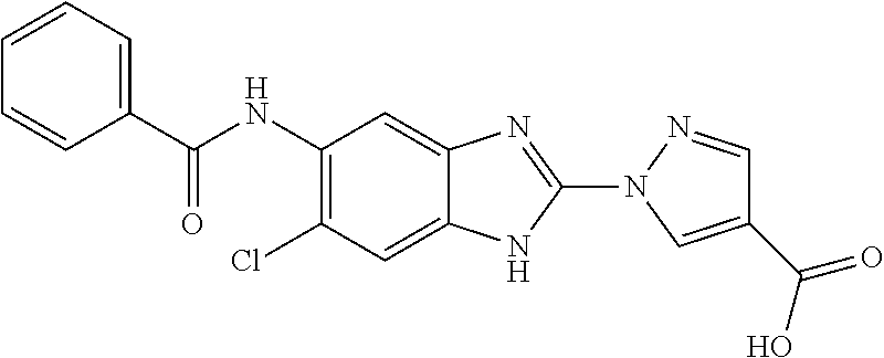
ClC1=C(NC(C2=CC=CC=C2)=O)C=C2C(=C1)NC(N1N=CC(C(=O)O)=C1)=N2
